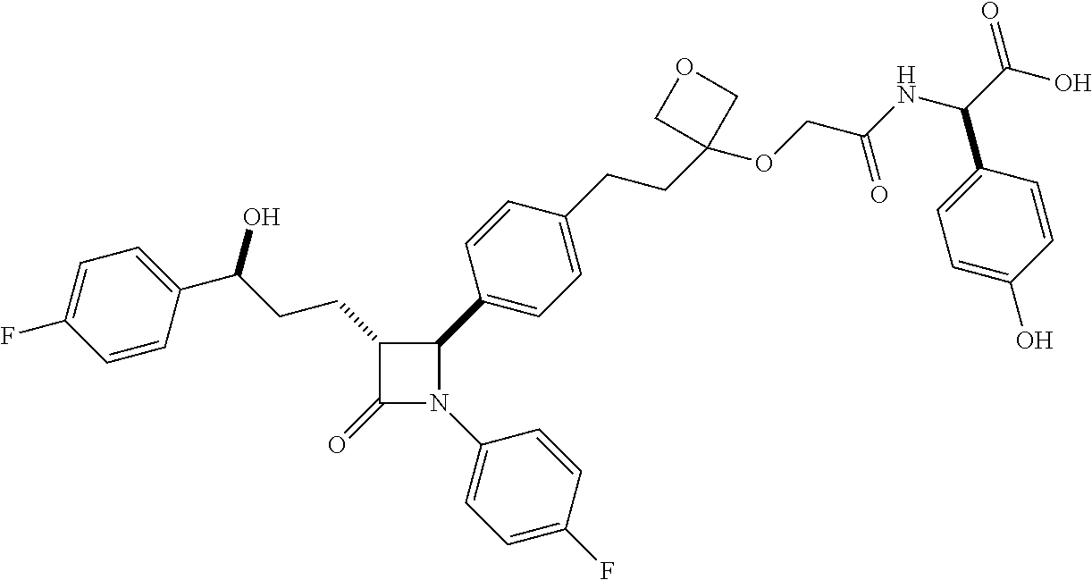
C1(=O)N(C2=CC=C(F)C=C2)C(C2=CC=C(CCC3(OCC(NC(C(O)=O)C4=CC=C(O)C=C4)=O)COC3)C=C2)C1CCC(O)C1=CC=C(F)C=C1
